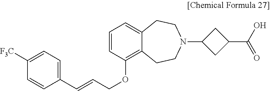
C1(C=CCOC2=C3C(=CC=C2)CCN(C2CC(C(O)=O)C2)CC3)=CC=C([F3C])C=C1
